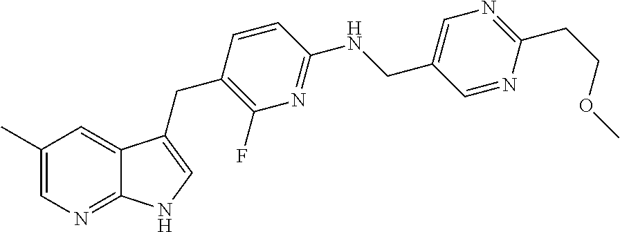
C1(C)=CN=C2C(=C1)C(CC1=C(F)N=C(NCC3=CN=C(CCOC)N=C3)C=C1)=CN2
